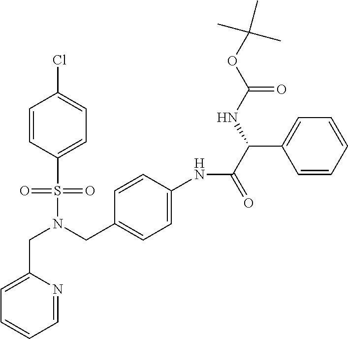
C(N(S(=O)(=O)C1=CC=C(Cl)C=C1)CC1=CC=C(NC(C(NC(OC(C)(C)C)=O)C2=CC=CC=C2)=O)C=C1)C1=CC=CC=N1
